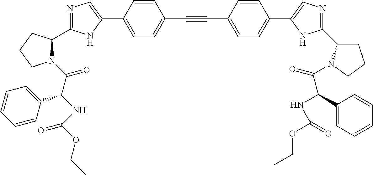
N1=C(C2N(C(C(NC(OCC)=O)C3=CC=CC=C3)=O)CCC2)NC(C2=CC=C(C#CC3=CC=C(C4=CN=C(C5CCCN5C(=O)C(NC(=O)OCC)C5=CC=CC=C5)N4)C=C3)C=C2)=C1
